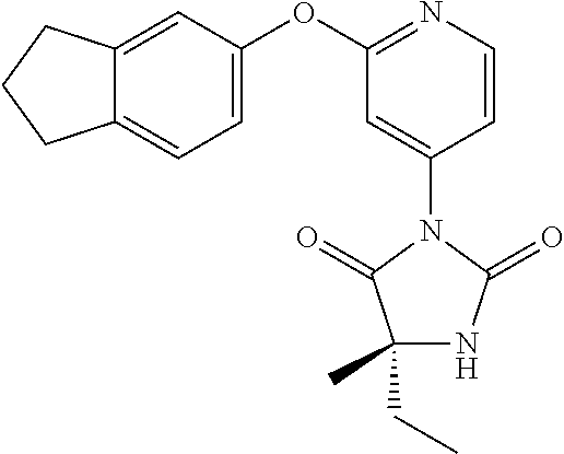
C1(CC)(C)NC(=O)N(C2=CC(OC3=CC=C4C(=C3)CCC4)=NC=C2)C1=O
